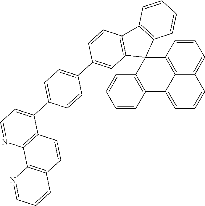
C12=C3C=CC=C1C=CC=C2C1=C(C32C3=C(C4=C2C=C(C2=CC=C(C5=CC=NC6=C5C=CC5=C6N=CC=C5)C=C2)C=C4)C=CC=C3)C=CC=C1
